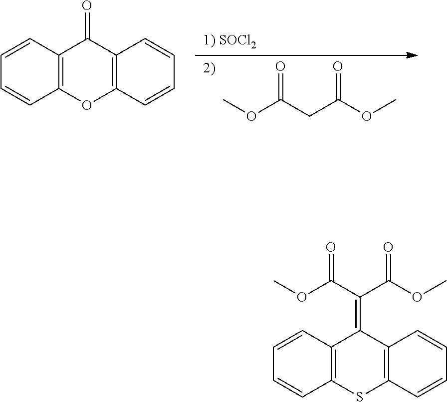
C12=C(OC3=C(C1=O)C=CC=C3)C=CC=C2.COC(CC(OC)=O)=O.C12=C(SC3=C(C1=C(C(OC)=O)C(OC)=O)C=CC=C3)C=CC=C2
